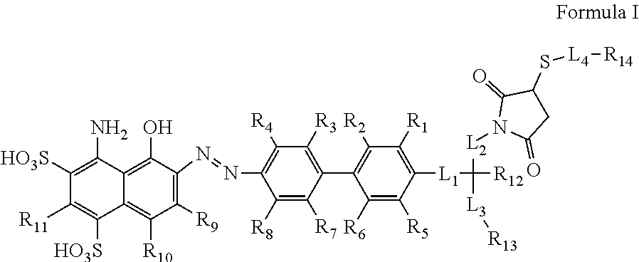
C1(N=NC2=C([R9])C([R10])=C3C([HO3S])=C([R11])C([HO3S])=C(N)C3=C2O)=C([R4])C([R3])=C(C2=C([R2])C([R1])=C([L1]C([R12])([L2]N3C(=O)CC(S[L4][R14])C3=O)[L3][R13])C([R5])=C2[R6])C([R7])=C1[R8]
